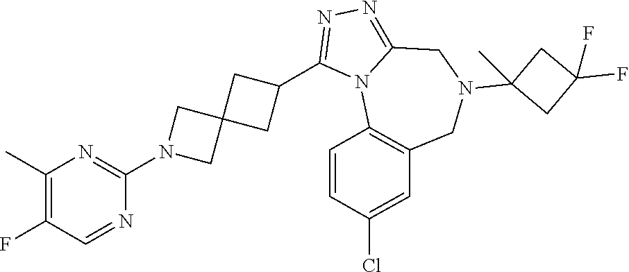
C1(C)=C(F)C=NC(N2CC3(C2)CC(C2=NN=C4N2C2=C(CN(C5(C)CC(F)(F)C5)C4)C=C(Cl)C=C2)C3)=N1
